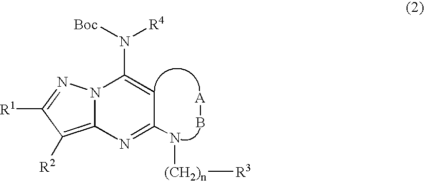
[A]B.C12=C([R2])C([R1])=NN1C(N([R4])[Boc])=CC(N[(CH2)n][R3])=N2
